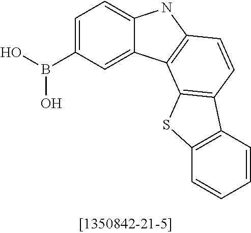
OB(C1=CC=C2C(=C1)C1=C(N2)C=CC2=C1SC1=C2C=CC=C1)O
